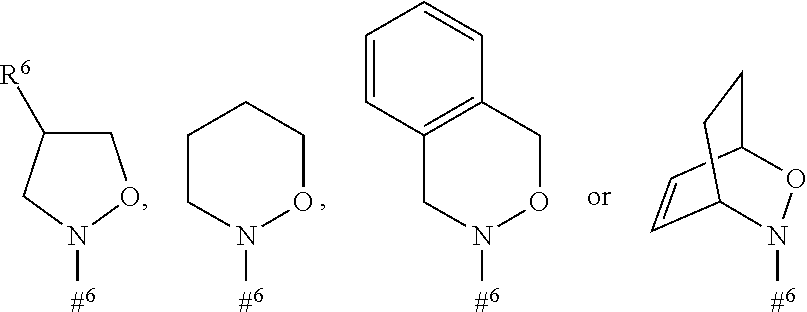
N1([#6])OCCCC1.C1C([R6])CN([#6])O1.N1([#6])OCC2=C(C1)C=CC=C2.[#6]N1C2C=CC(CC2)O1
